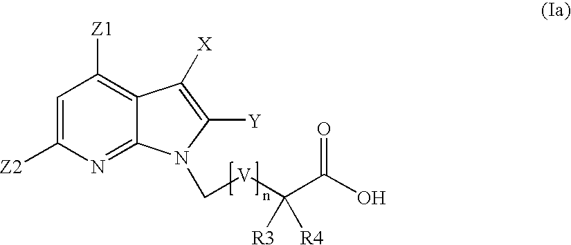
C1=C([Z2])N=C2C(=C1[Z1])C([X])=C([Y])N2C[V]C(C(O)=O)([R3])[R4]
